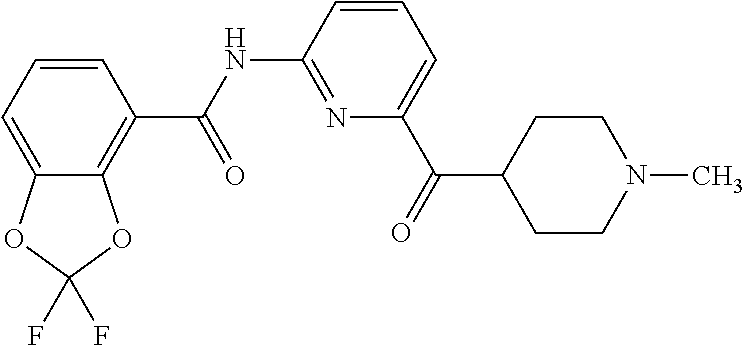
C1(C(NC2=NC(C(C3CCN(C)CC3)=O)=CC=C2)=O)=C2C(=CC=C1)OC(F)(F)O2
